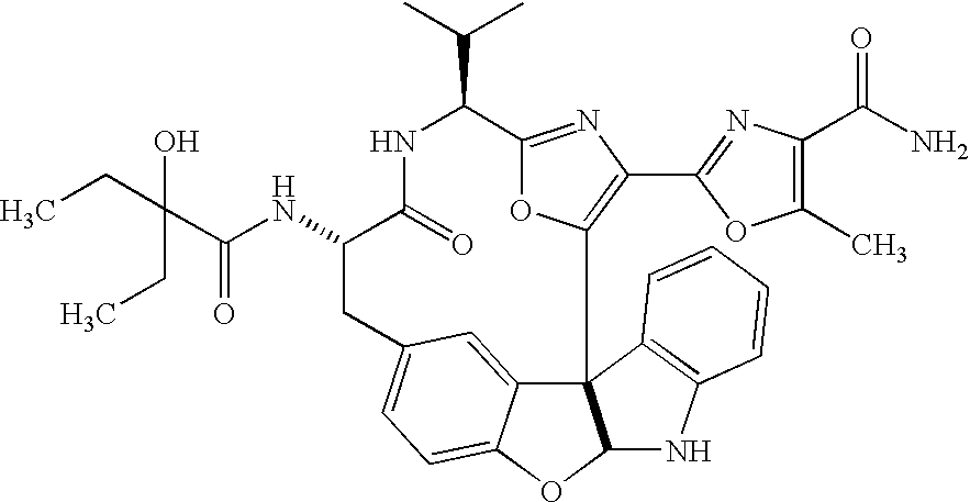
C123C4=CC(=CC=C4OC1NC1=C2C=CC=C1)CC(NC(=O)C(CC)(CC)O)C(=O)NC(C(C)C)C1=NC(C2=NC(C(N)=O)=C(C)O2)=C3O1
